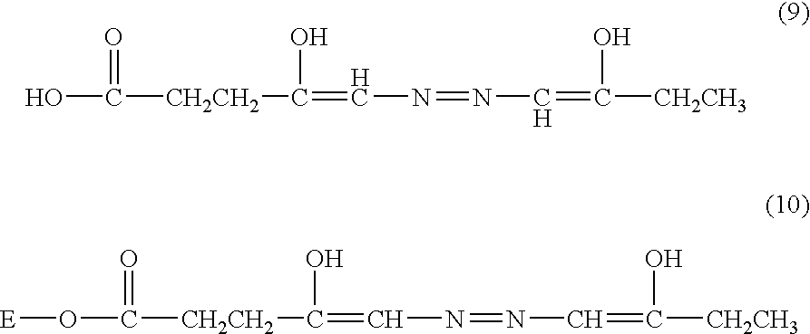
OC(=O)[CH2CH2]C(O)=CN=NC=C(O)[CH2CH3].[E]OC(=O)[CH2CH2]C(O)=CN=NC=C(O)[CH2CH3]
